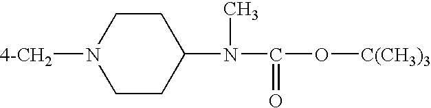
C1CN([4-CH2])CCC1N(C)C(=O)O[C(CH3)3]
